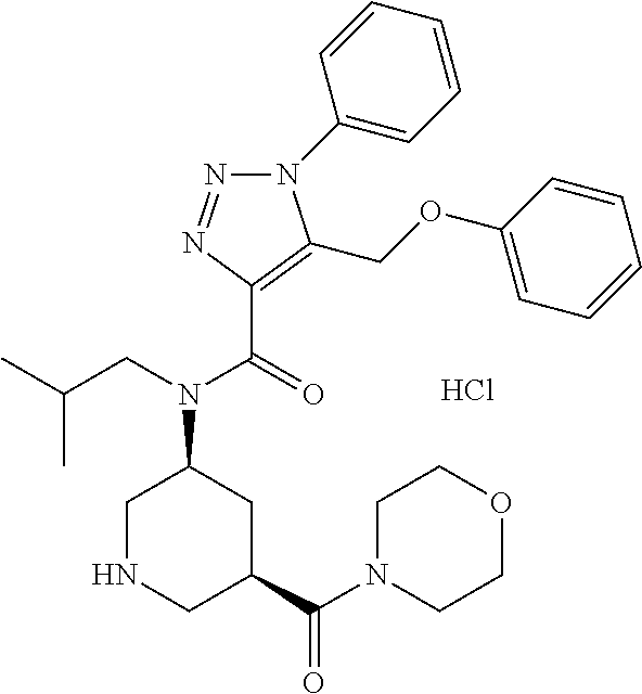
C1NCC(C(N2CCOCC2)=O)CC1N(CC(C)C)C(=O)C1=C(COC2=CC=CC=C2)N(C2=CC=CC=C2)N=N1.Cl
